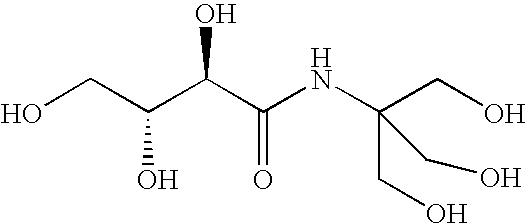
OCC(C(C(NC(CO)(CO)CO)=O)O)O
